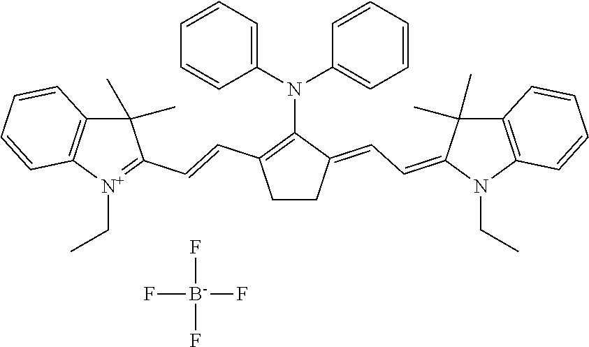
C1CC(=CC=C2N(CC)C3=C(C2(C)C)C=CC=C3)C(N(C2=CC=CC=C2)C2=CC=CC=C2)=C1C=CC1=[N+](CC)C2=C(C1(C)C)C=CC=C2.F[B-](F)(F)F
